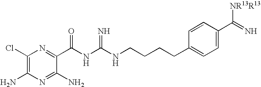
C1(Cl)=C(N)N=C(N)C(C(NC(NCCCCC2=CC=C(C(=N)[NR13R13])C=C2)=N)=O)=N1
